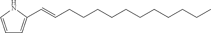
C1=CNC(C=CCCCCCCCCCCC)=C1
